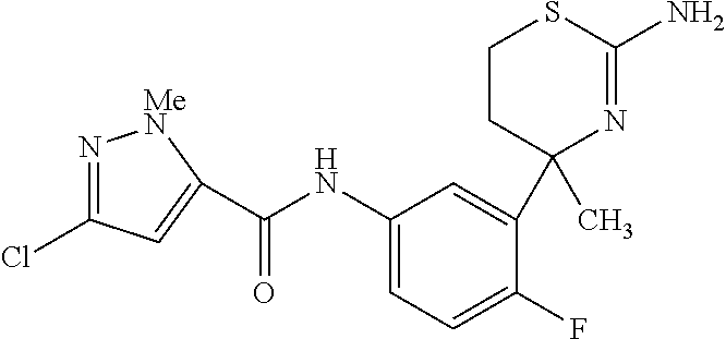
C1CC(C2=CC(NC(=O)C3=CC(Cl)=N[MeN]3)=CC=C2F)(C)N=C(N)S1
